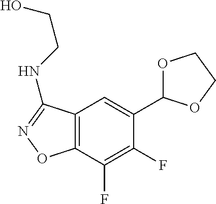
C12=C(C(F)=C(F)C(C3OCCO3)=C1)ON=C2NCCO
